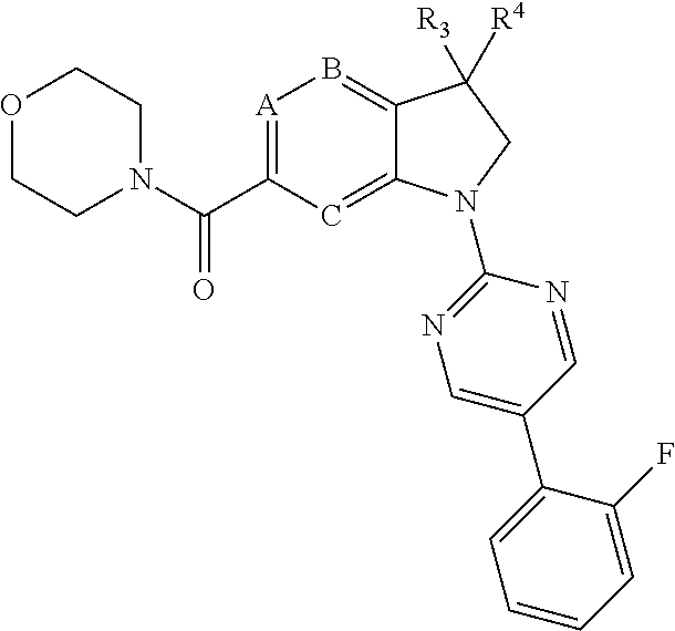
O1CCN(C(C2=[A]B=C3C(=C2)N(C2=NC=C(C4=CC=CC=C4F)C=N2)CC3([R3])[R4])=O)CC1
